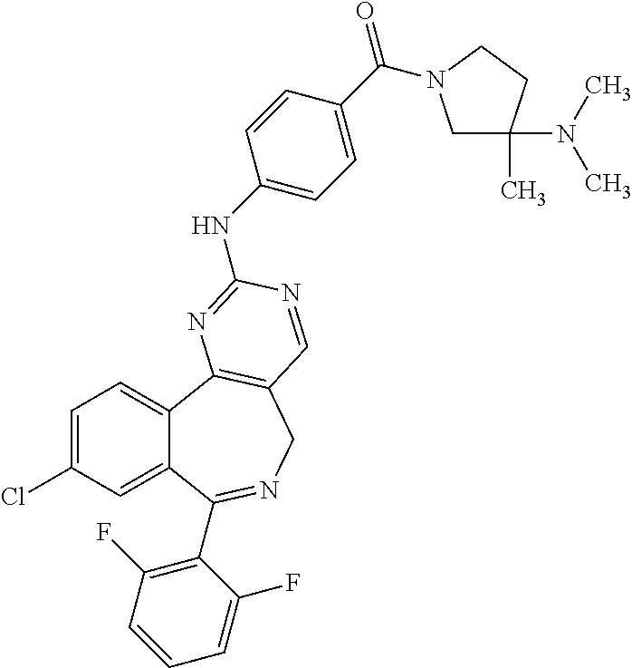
C1=C(Cl)C=C2C(=C1)C1=C(CN=C2C2=C(F)C=CC=C2F)C=NC(NC2=CC=C(C(=O)N3CC(C)(N(C)C)CC3)C=C2)=N1
